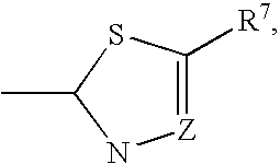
N1[Z]=C([R7])SC1C
